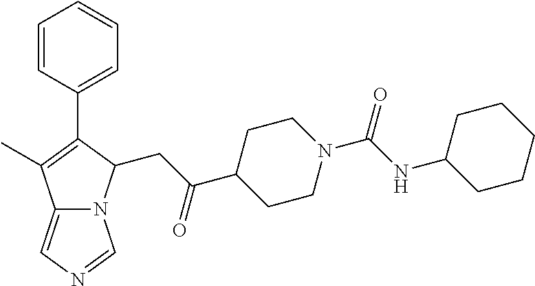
C12=CN=CN1C(CC(C1CCN(C(NC3CCCCC3)=O)CC1)=O)C(C1=CC=CC=C1)=C2C
